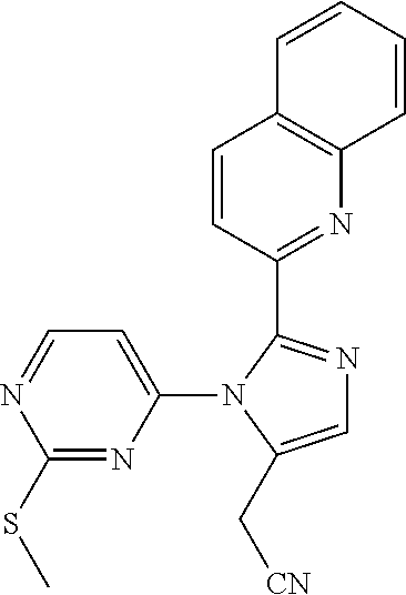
C1(N2C(C[CN])=CN=C2C2=NC3=C(C=C2)C=CC=C3)=CC=NC(SC)=N1
